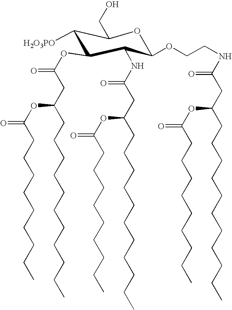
O1C(OCCNC(CC(CCCCCCCCCCC)OC(CCCCCCCCC)=O)=O)C(NC(=O)CC(OC(CCCCCCCCC)=O)CCCCCCCCCCC)C(OC(=O)CC(OC(=O)CCCCCCCCC)CCCCCCCCCCC)C([H2O3PO])C1CO
